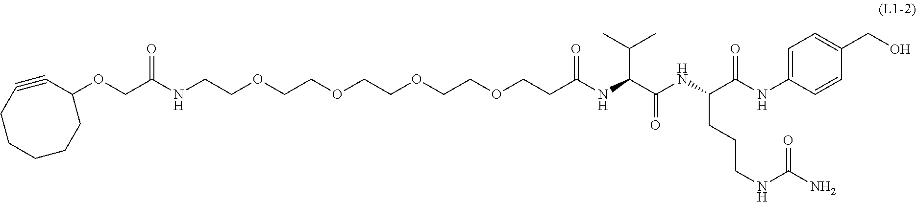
O(CC(NCCOCCOCCOCCOCCC(NC(C(NC(C(NC1=CC=C(CO)C=C1)=O)CCCNC(N)=O)=O)C(C)C)=O)=O)C1CCCCCC#C1
